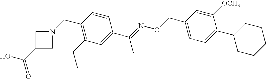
C1(CN2CC(C(O)=O)C2)=C(CC)C=C(C(=NOCC2=CC=C(C3CCCCC3)C([OCH3])=C2)C)C=C1
